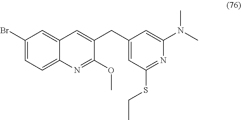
C1(CC2=CC3=CC(Br)=CC=C3N=C2OC)=CC(SCC)=NC(N(C)C)=C1
